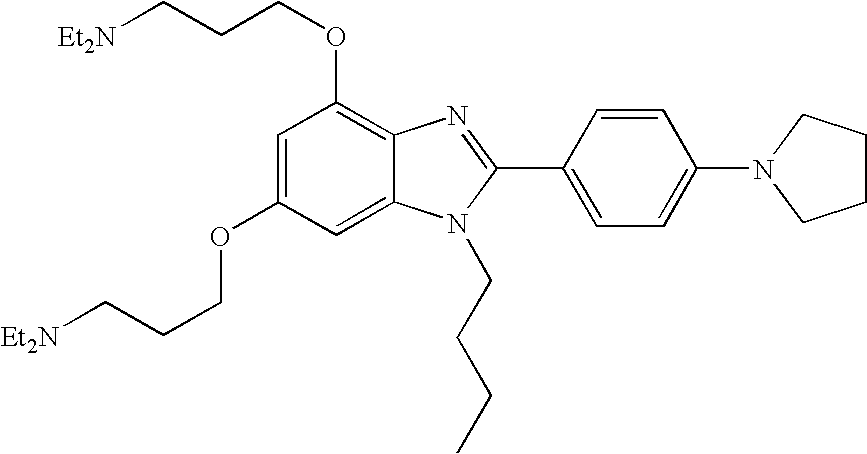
C1=C(OCCC[Et2N])C=C2C(=C1OCCC[Et2N])N=C(C1=CC=C(N3CCCC3)C=C1)N2CCCC
